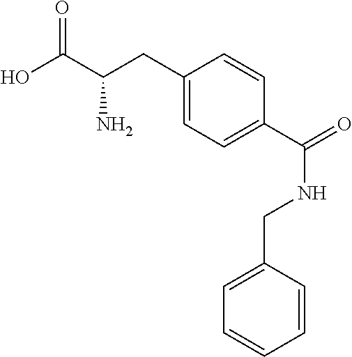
C1=C(CC(C(O)=O)N)C=CC(C(NCC2=CC=CC=C2)=O)=C1
